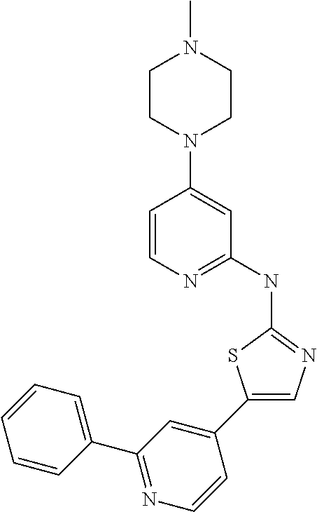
C1=CN=C(NC2=NC=C(C3=CC(C4=CC=CC=C4)=NC=C3)S2)C=C1N1CCN(C)CC1
